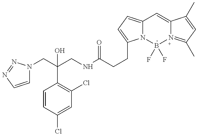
C1=CN=NN1CC(CNC(CCC1=CC=C2N1B(F)(F)N1=C(C)C=C(C)C1=C2)=O)(C1=C(Cl)C=C(Cl)C=C1)O
